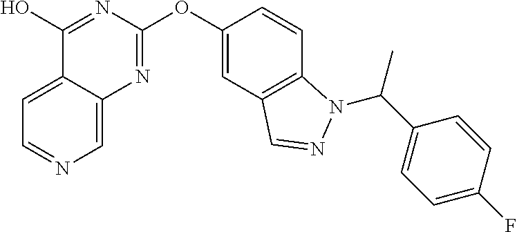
C1=C2C(=CN=C1)N=C(OC1=CC3=C(C=C1)N(C(C1=CC=C(F)C=C1)C)N=C3)N=C2O
